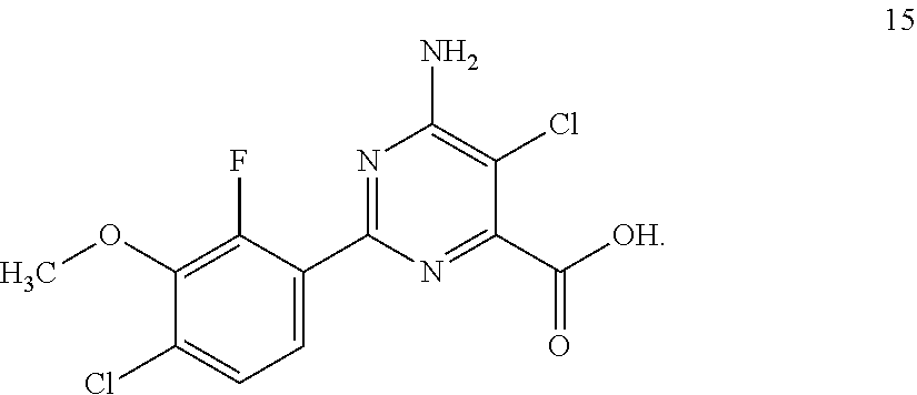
C1(OC)=C(F)C(C2=NC(N)=C(Cl)C(C([OH])=O)=N2)=CC=C1Cl
